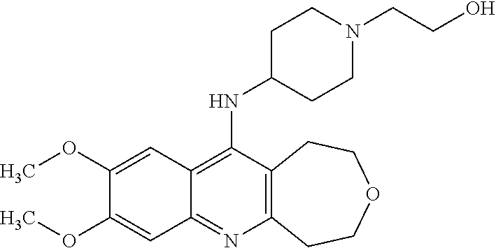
C12=C(C(NC3CCN(CCO)CC3)=C3C(=N1)C=C(OC)C(OC)=C3)CCOCC2
